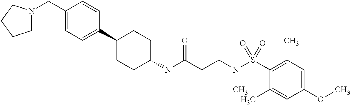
C1(NC(CCN(S(C2=C(C)C=C(OC)C=C2C)(=O)=O)C)=O)CCC(C2=CC=C(CN3CCCC3)C=C2)CC1
